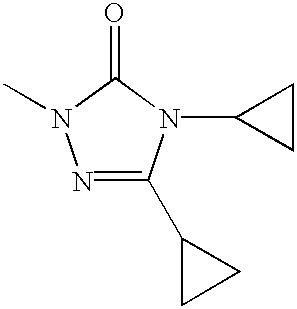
N1=C(C2CC2)N(C2CC2)C(=O)N1C
